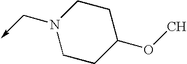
N1(C->C)CCC(OC)CC1
